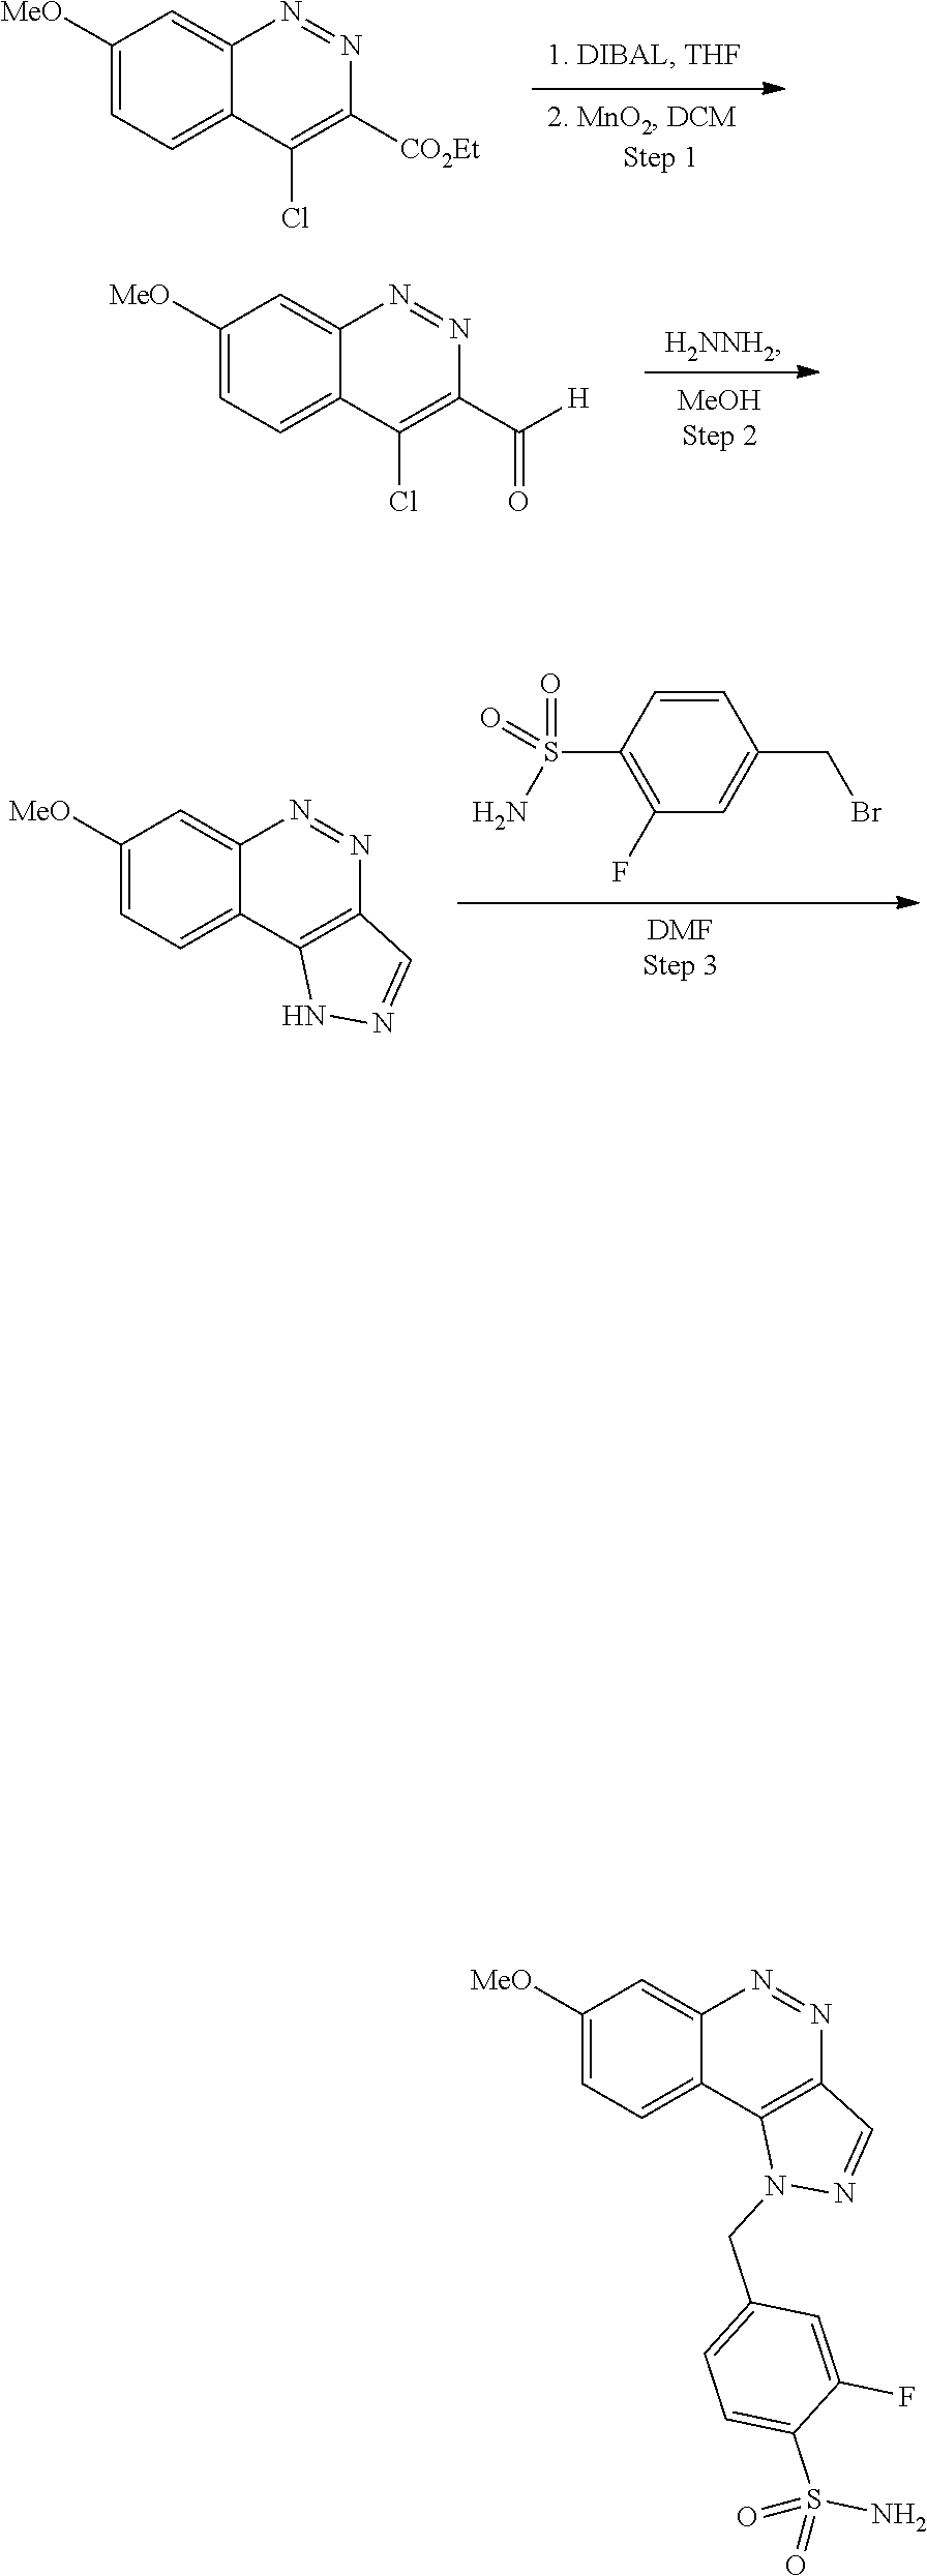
C1([MeO])=CC=C2C(=C1)N=NC([CO2Et])=C2Cl.C1([MeO])=CC=C2C(=C1)N=NC(C([H])=O)=C2Cl.C1([MeO])=CC=C2C(=C1)N=NC1=C2NN=C1.C1=CC(S(N)(=O)=O)=C(F)C=C1CBr.C1([MeO])=CC=C2C(=C1)N=NC1=C2N(CC2=CC=C(S(=O)(N)=O)C(F)=C2)N=C1
